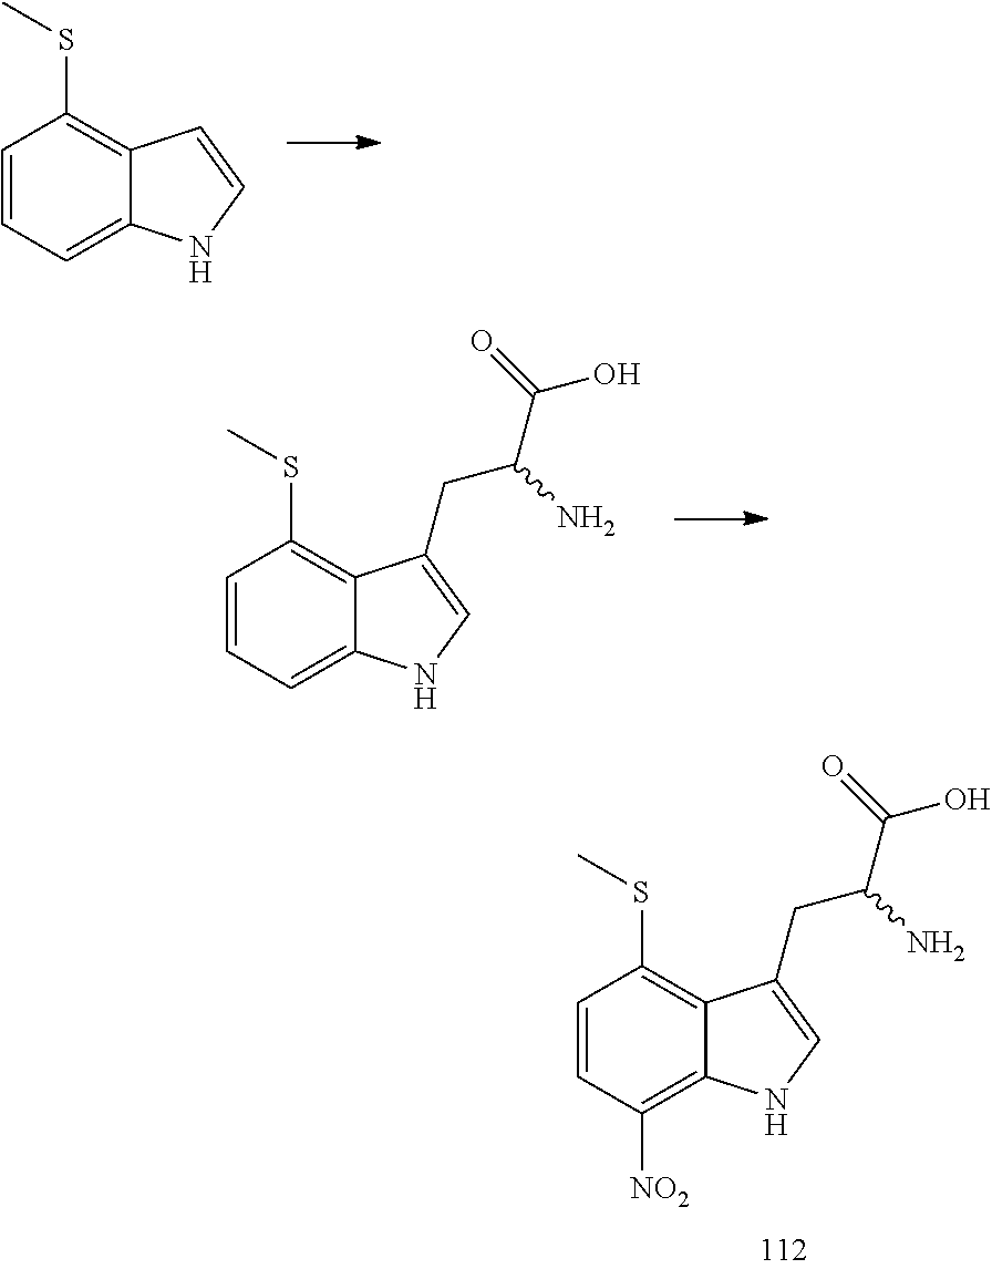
C1=CC=C2C(=C1SC)C(CC(C(=O)O)N)=CN2.C1=CC([NO2])=C2C(=C1SC)C(CC(C(=O)O)N)=CN2.C1=CC=C2C(=C1SC)C=CN2
